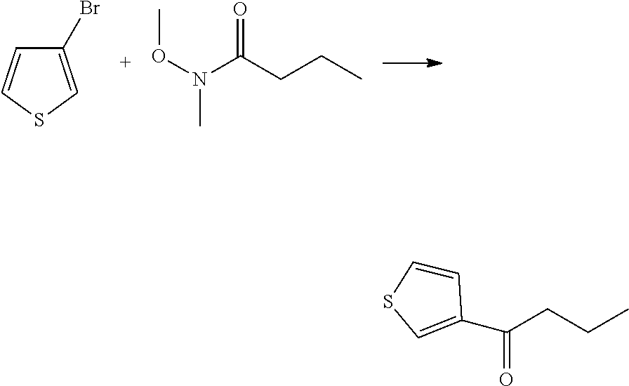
C1=CSC=C1Br.CCCC(=O)N(OC)C.C1=C(C(CCC)=O)C=CS1
